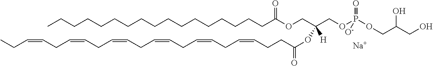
[Na].CCCCCCCCCCCCCCCCCC(OCC(COP(OCC(O)CO)(=O)[O-])(OC(=O)CCC=CCC=CCC=CCC=CCC=CCC=CCC)[H])=O
